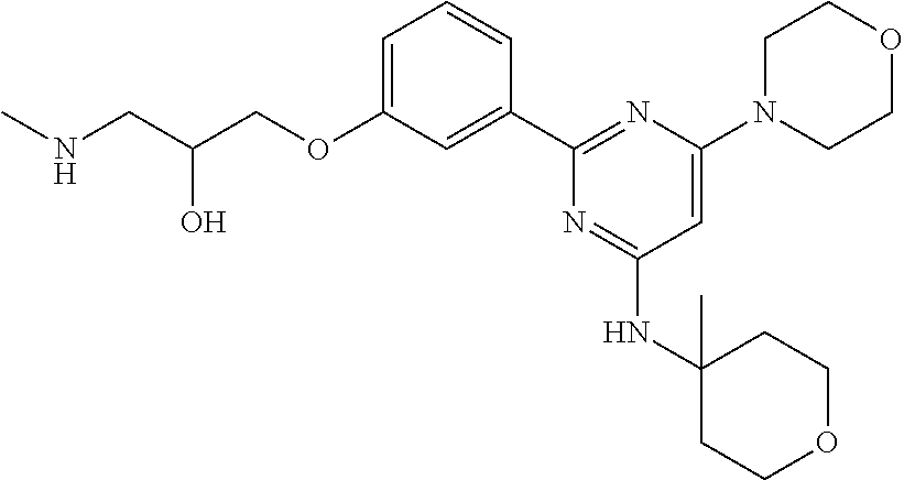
C1=C(OCC(CNC)O)C=C(C2=NC(N3CCOCC3)=CC(NC3(C)CCOCC3)=N2)C=C1
